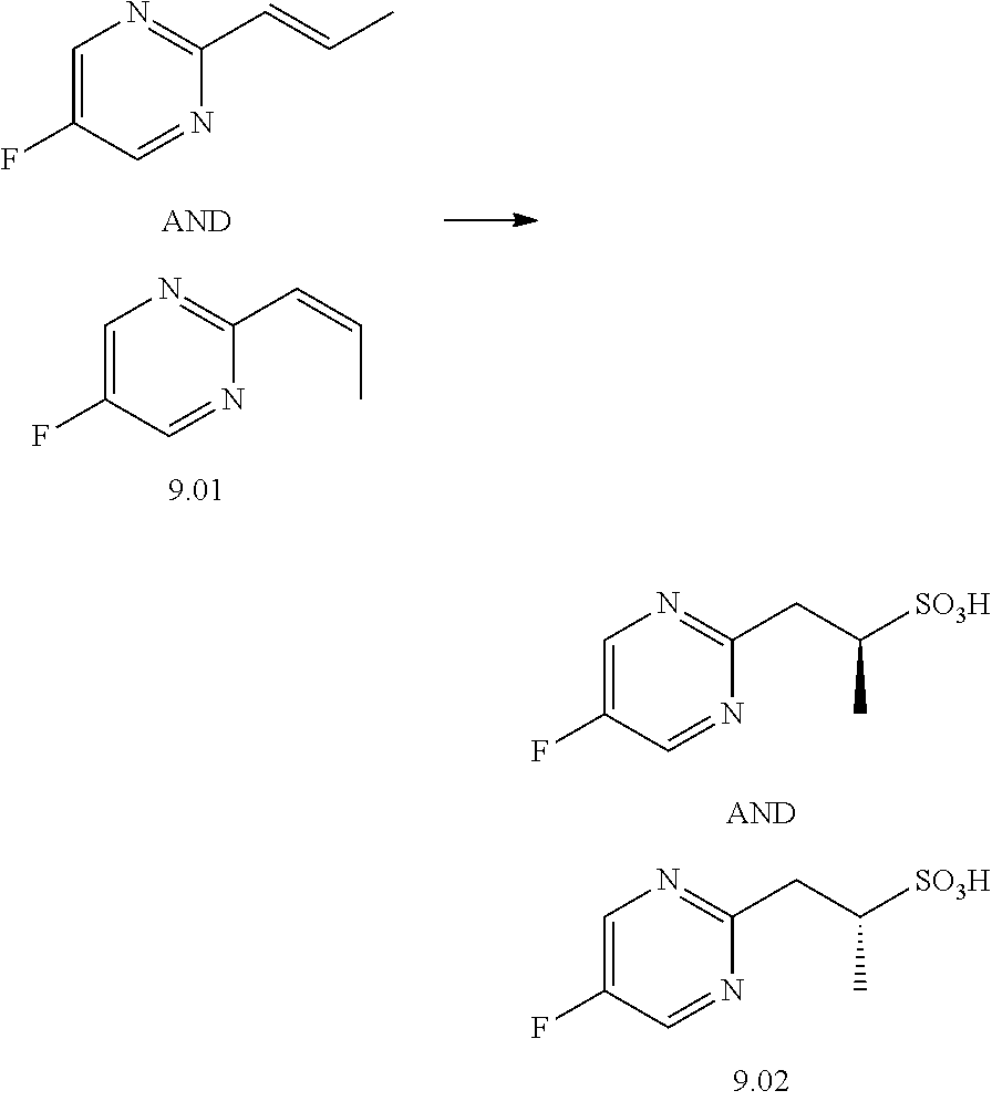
C1=C(F)C=NC(C=CC)=N1.C1=C(F)C=NC(C=CC)=N1.C1=C(F)C=NC(CC([SO3H])C)=N1.C1=C(F)C=NC(CC(C)[SO3H])=N1
